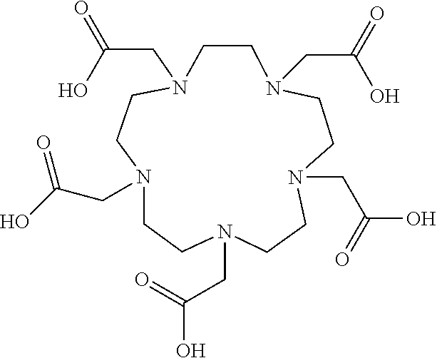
N1(CC(=O)O)CCN(CC(O)=O)CCN(CC(O)=O)CCN(CC(O)=O)CCN(CC(=O)O)CC1
